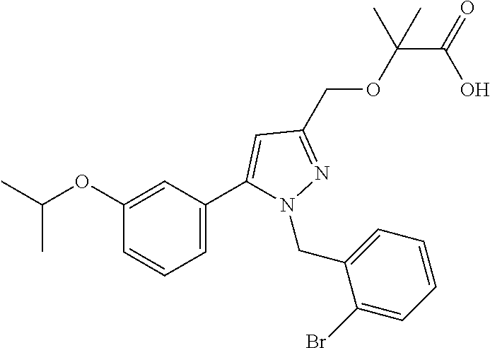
C(C(OCC1=NN(CC2=CC=CC=C2Br)C(C2=CC=CC(OC(C)C)=C2)=C1)(C)C)(=O)O
